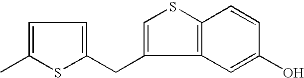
C1=C(C)SC(CC2=CSC3=C2C=C(O)C=C3)=C1
